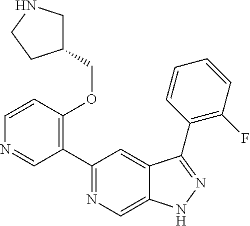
C1(C2=C(OCC3CNCC3)C=CN=C2)=NC=C2C(=C1)C(C1=C(F)C=CC=C1)=NN2
